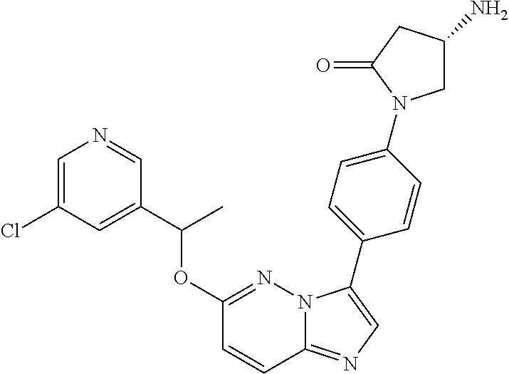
C1=C(Cl)C=C(C(OC2=NN3C(=NC=C3C3=CC=C(N4CC(N)CC4=O)C=C3)C=C2)C)C=N1
